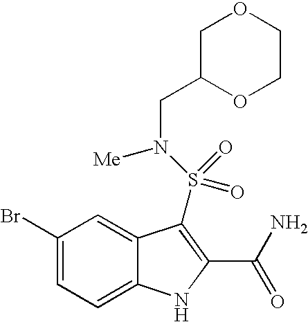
C1(Br)=CC=C2C(=C1)C(S(N([Me])CC1OCCOC1)(=O)=O)=C(C(N)=O)N2
